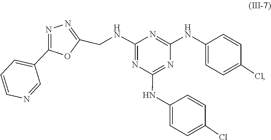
C1(NC2=CC=C(Cl)C=C2)=NC(NCC2=NN=C(C3=CC=CN=C3)O2)=NC(NC2=CC=C(Cl)C=C2)=N1
